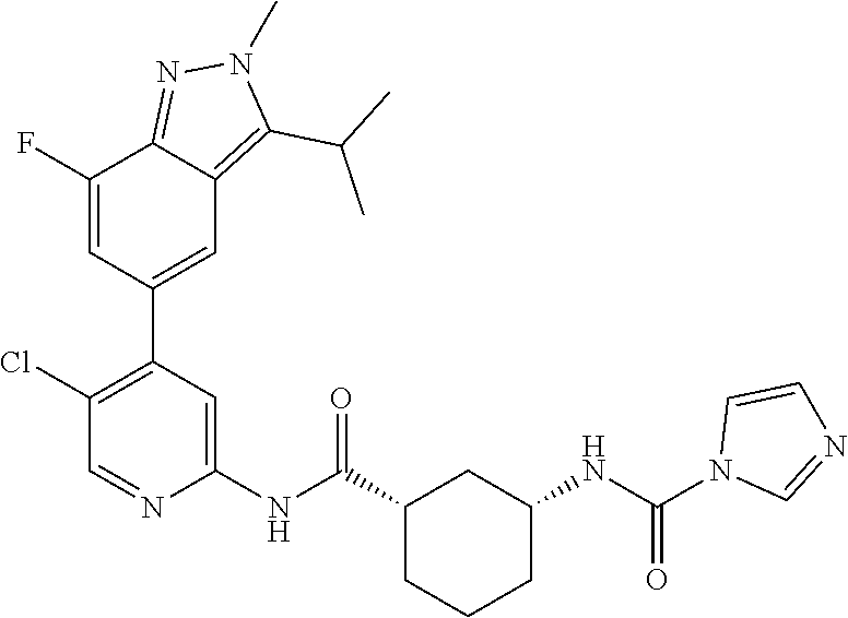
C1(Cl)=C(C2=CC3=C(C(C)C)N(C)N=C3C(F)=C2)C=C(NC(C2CCCC(NC(N3C=NC=C3)=O)C2)=O)N=C1
